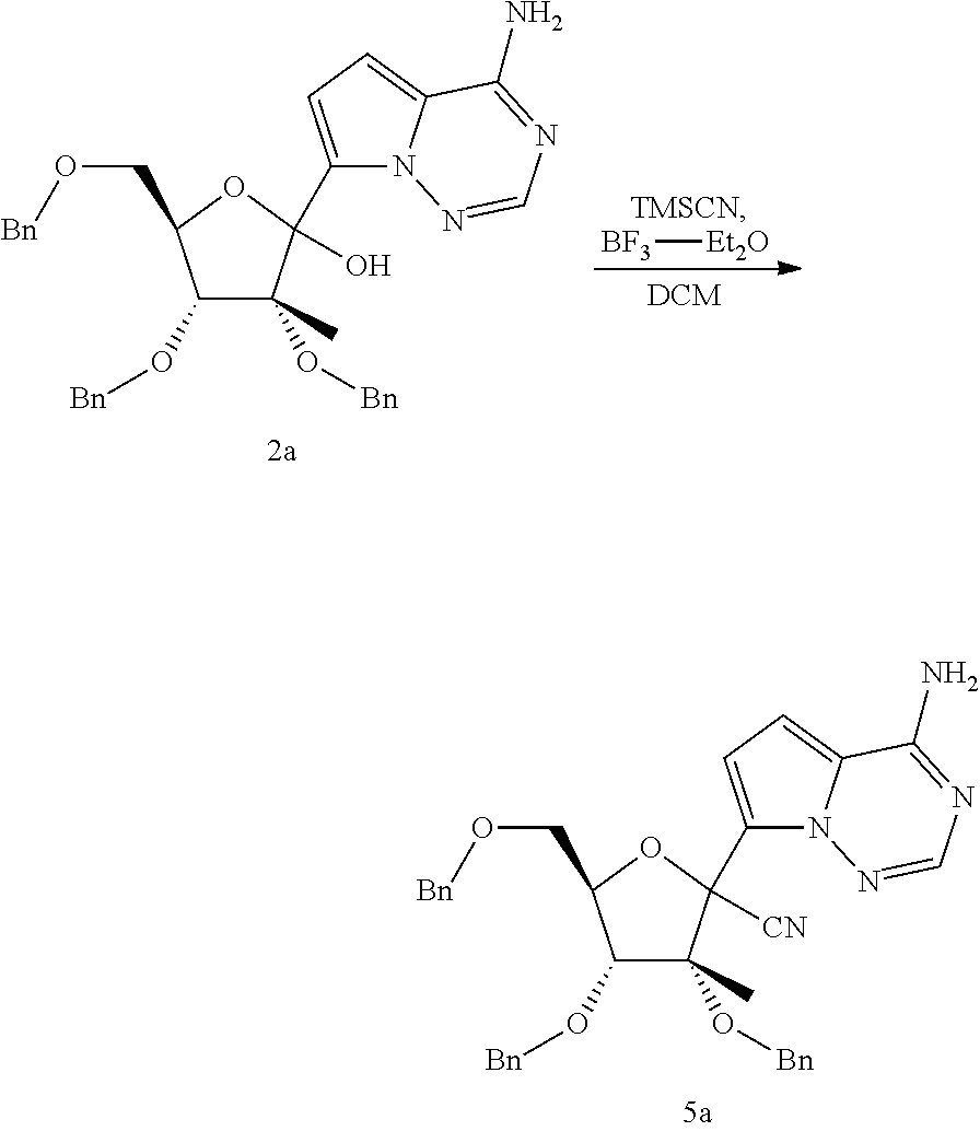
[TMSCN].[BF3][Et2O].O(C1C(O[Bn])(C)C(O)(C2=CC=C3N2N=CN=C3N)OC1CO[Bn])[Bn].O(C1C(O[Bn])(C)C([CN])(C2=CC=C3N2N=CN=C3N)OC1CO[Bn])[Bn]
